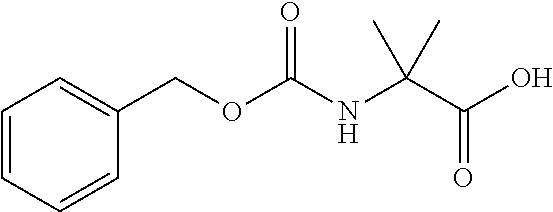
C1=CC=CC(COC(NC(C(O)=O)(C)C)=O)=C1
